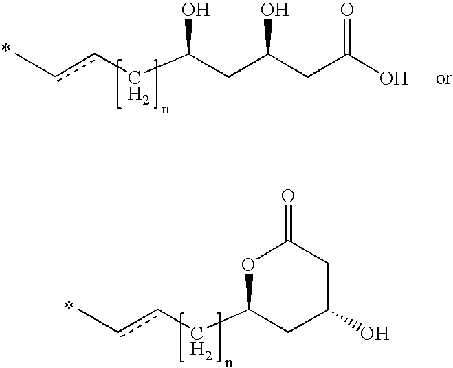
c(cCC(CC(CC(O)=O)O)O)C.c(cCC1CC(O)CC(=O)O1)C
